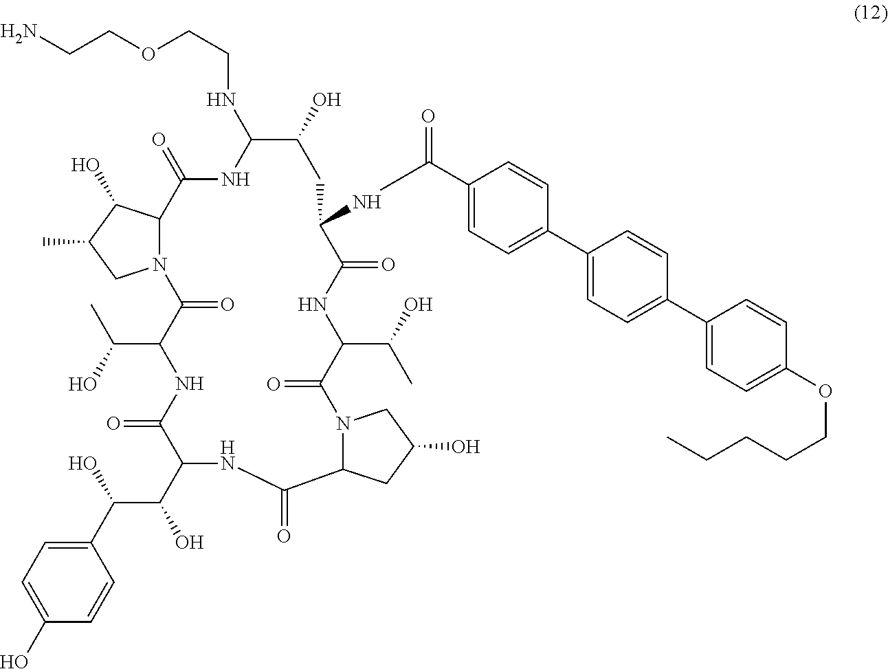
NCCOCCNC1NC(=O)C2N(CC(C)C2O)C(=O)C(C(O)C)NC(=O)C(C(O)C(C2=CC=C(O)C=C2)O)NC(=O)C2N(C(=O)C(C(O)C)NC(=O)C(NC(C3=CC=C(C4=CC=C(C5=CC=C(OCCCCC)C=C5)C=C4)C=C3)=O)CC1O)CC(O)C2
